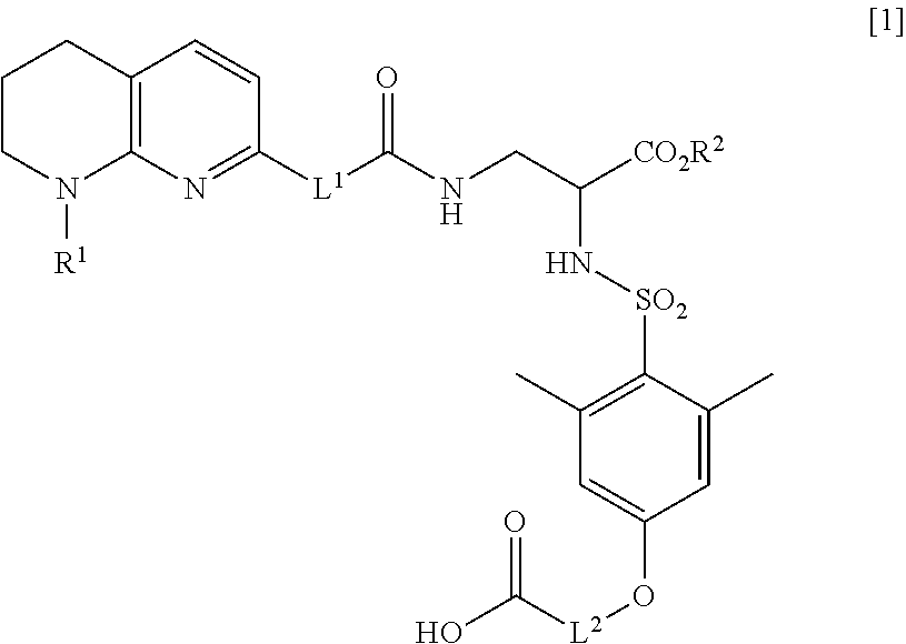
C1CN([R1])C2=C(C1)C=CC([L1]C(NCC([CO2R2])N[SO2]C1=C(C)C=C(O[L2]C(O)=O)C=C1C)=O)=N2
